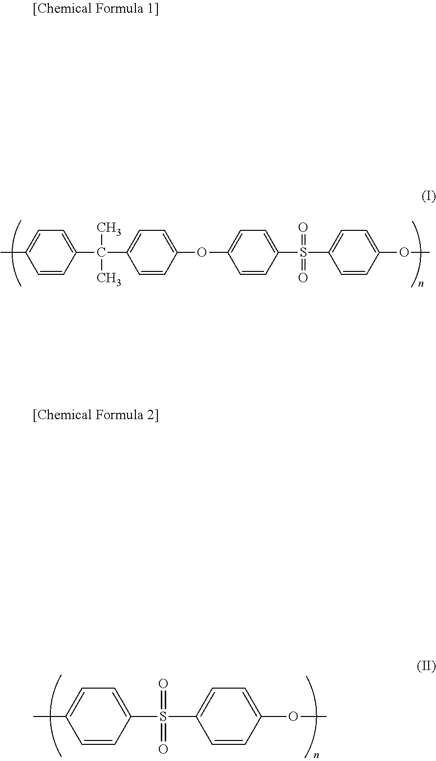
CC1=CC=C(C(C2=CC=C(OC3=CC=C(S(C4=CC=C(OC)C=C4)(=O)=O)C=C3)C=C2)(C)C)C=C1.C1(C)=CC=C(S(C2=CC=C(OC)C=C2)(=O)=O)C=C1
